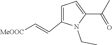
C1=C(C(C)=O)N(CC)C(C=C[MeOOC])=C1
